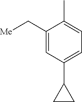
C1(C[Me])=CC(C2CC2)=CC=C1C
